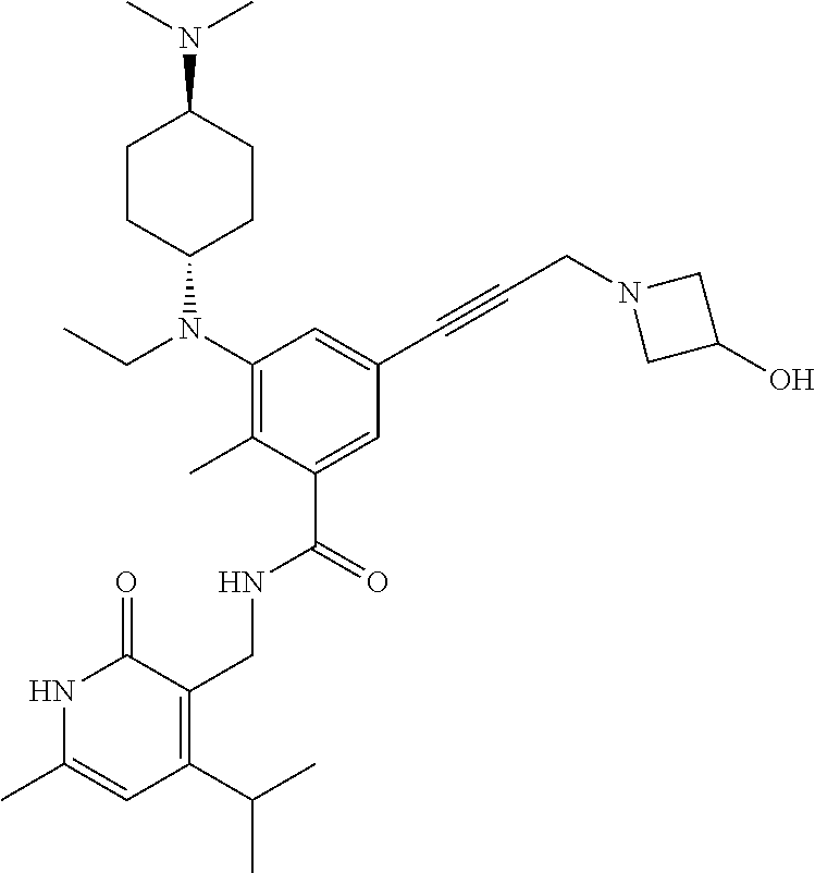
N1C(C)=CC(C(C)C)=C(CNC(C2=CC(C#CCN3CC(O)C3)=CC(N(CC)C3CCC(N(C)C)CC3)=C2C)=O)C1=O
